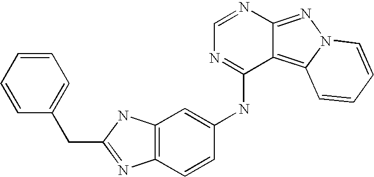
C1=NC2=NN3C(=C2C(NC2=CC4=C(C=C2)N=C(CC2=CC=CC=C2)N4)=N1)C=CC=C3
